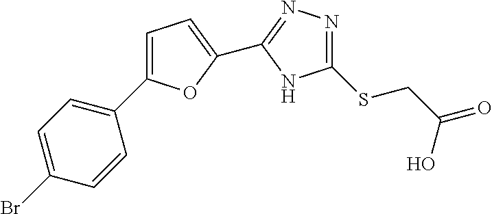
C1(SCC(=O)O)=NN=C(C2=CC=C(C3=CC=C(Br)C=C3)O2)N1
